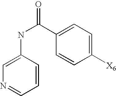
C1=C(NC(C2=CC=C([X6])C=C2)=O)C=CC=N1
